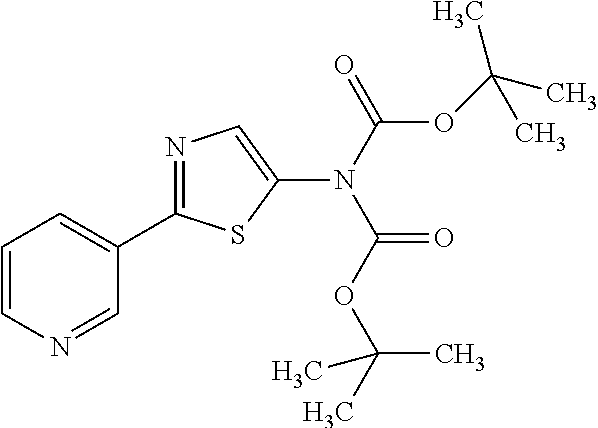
C1=NC=CC=C1C1=NC=C(N(C(OC(C)(C)C)=O)C(OC(C)(C)C)=O)S1
